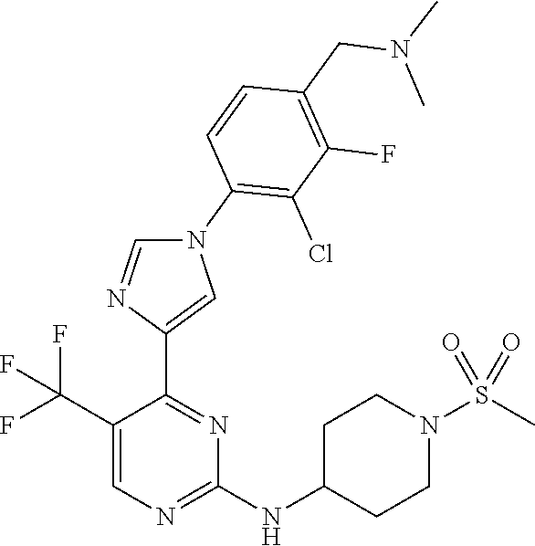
N1(C2=C(Cl)C(F)=C(CN(C)C)C=C2)C=NC(C2=NC(NC3CCN(S(C)(=O)=O)CC3)=NC=C2C(F)(F)F)=C1
